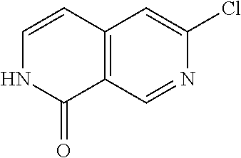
C12=C(C=NC(Cl)=C1)C(=O)NC=C2
